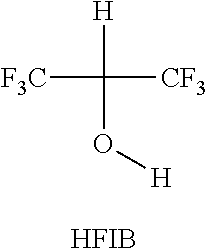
[H]C(O[H])([F3C])[CF3].[HFIB]
